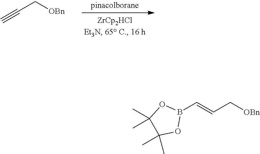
C(C[OBn])#C.C(C[OBn])=CB1OC(C)(C)C(C)(C)O1
